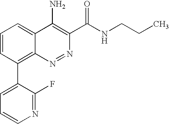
C1=CC(C2=CC=CN=C2F)=C2C(=C1)C(N)=C(C(NCCC)=O)N=N2
